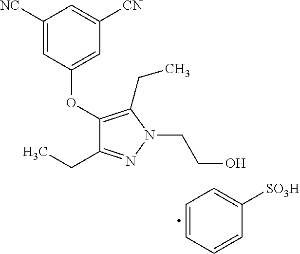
C1=CC=CC([SO3H])=C1.C1(CC)=NN(CCO)C(CC)=C1OC1=CC([CN])=CC([NC])=C1
